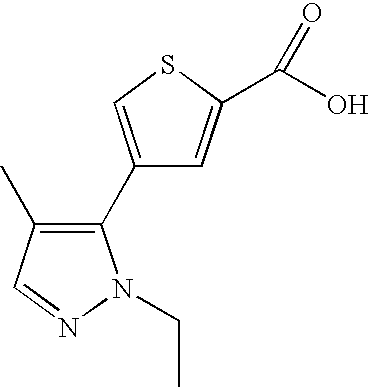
C1(C2=C(C)C=NN2CC)=CSC(C(O)=O)=C1
